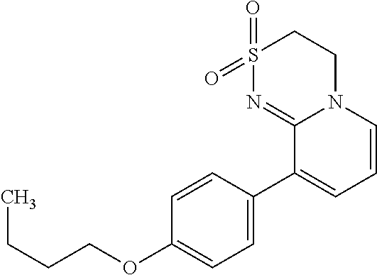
C1=CC(C2=CC=CN3C2=NS(=O)(=O)CC3)=CC=C1OCCCC
